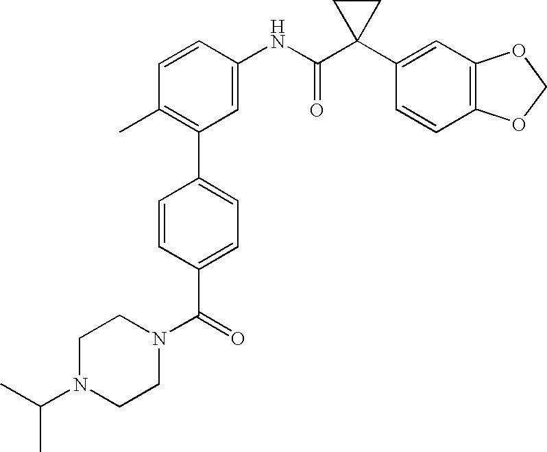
C1(NC(C2(C3=CC4=C(C=C3)OCO4)CC2)=O)=CC(C2=CC=C(C(N3CCN(C(C)C)CC3)=O)C=C2)=C(C)C=C1
